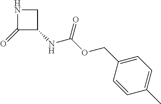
C1(=O)C(NC(OCC2=CC=C(C)C=C2)=O)CN1
